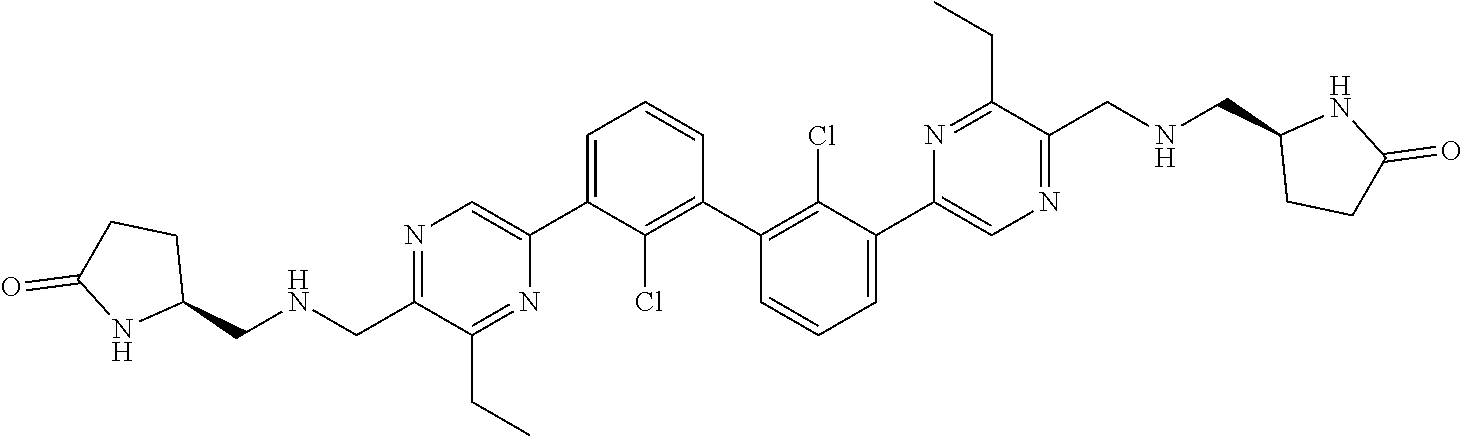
N1=C(CNCC2CCC(=O)N2)C(CC)=NC(C2=CC=CC(C3=C(Cl)C(C4=CN=C(CNCC5CCC(=O)N5)C(CC)=N4)=CC=C3)=C2Cl)=C1
